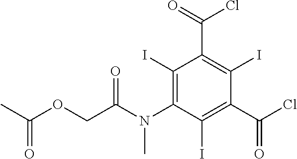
C(=O)(OCC(=O)N(C1=C(I)C(C(=O)Cl)=C(I)C(C(Cl)=O)=C1I)C)C
